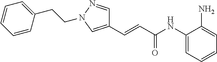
C1(CCN2N=CC(C=CC(NC3=CC=CC=C3N)=O)=C2)=CC=CC=C1
